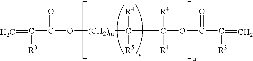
C=C([R3])C(=O)O[(CH2)m]C([R4])([R5])C([R4])([R4])OC(=O)C([R3])=C
